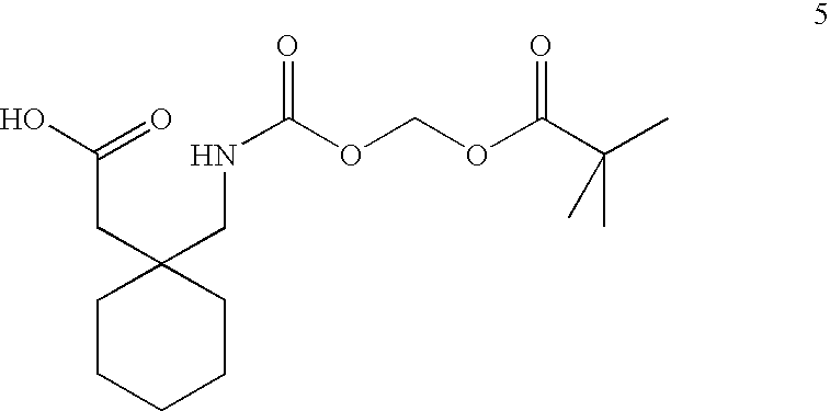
C1CCCCC1(CNC(OCOC(C(C)(C)C)=O)=O)CC(O)=O
